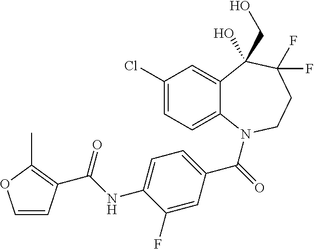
C12=CC(Cl)=CC=C1N(C(=O)C1=CC=C(NC(=O)C3=C(C)OC=C3)C(F)=C1)CCC(F)(F)C2(CO)O
